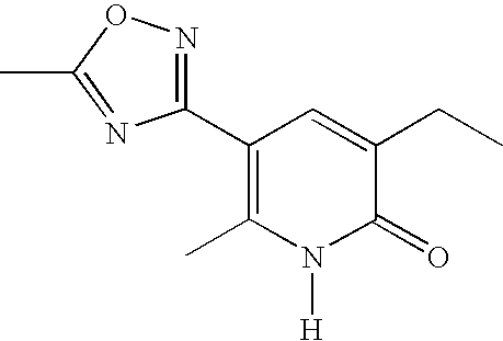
C1(C2=C(C)N([H])C(=O)C(CC)=C2)=NOC(C)=N1
